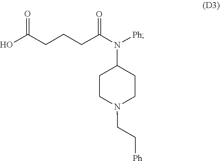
C(C[Ph])N1CCC(N(C(CCCC(O)=O)=O)[Ph])CC1
